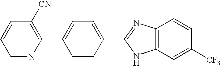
C1([CN])=C(C2=CC=C(C3=NC4=C(N3)C=C([CF3])C=C4)C=C2)N=CC=C1
